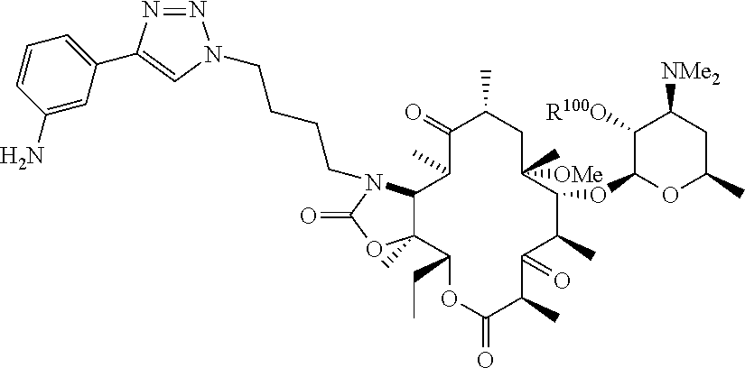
C12C(C)(C(CC)OC(=O)C(C)C(=O)C(C)C(OC3OC(C)CC([NMe2])C3[R100O])C([OMe])(C)CC(C)C(=O)C1C)OC(=O)N2CCCCN1N=NC(C2=CC=CC(N)=C2)=C1
